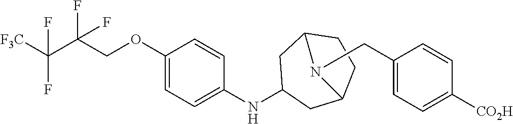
FC([F3C])(F)C(COC1=CC=C(NC2CC3CCC(C2)N3CC2=CC=C([CO2H])C=C2)C=C1)(F)F
